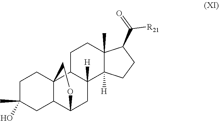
C1C2C([H])(C3([H])C(C)(C1)C(C([R21])=O)CC3)CC1C3C2(CCC(C)(O)C3)CO1
